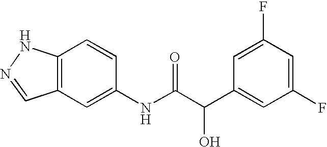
C12=C(C=C(NC(C(C3=CC(F)=CC(F)=C3)O)=O)C=C1)C=NN2
